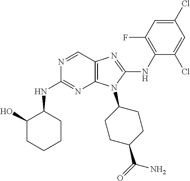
N1=CC2=C(N=C1NC1C(O)CCCC1)N(C1CCC(C(=O)N)CC1)C(NC1=C(F)C=C(Cl)C=C1Cl)=N2
